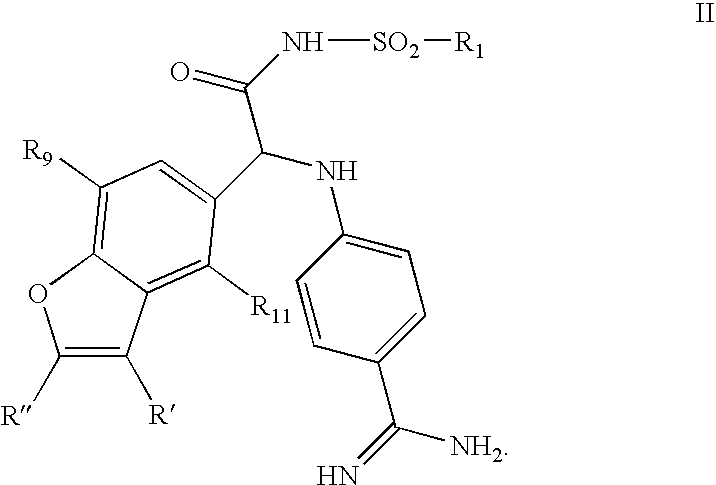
C1([R])=C([R])C2=C([R11])C(C(NC3=CC=C(C(=N)[NH2])C=C3)C(N[SO2][R1])=O)=CC([R9])=C2O1
